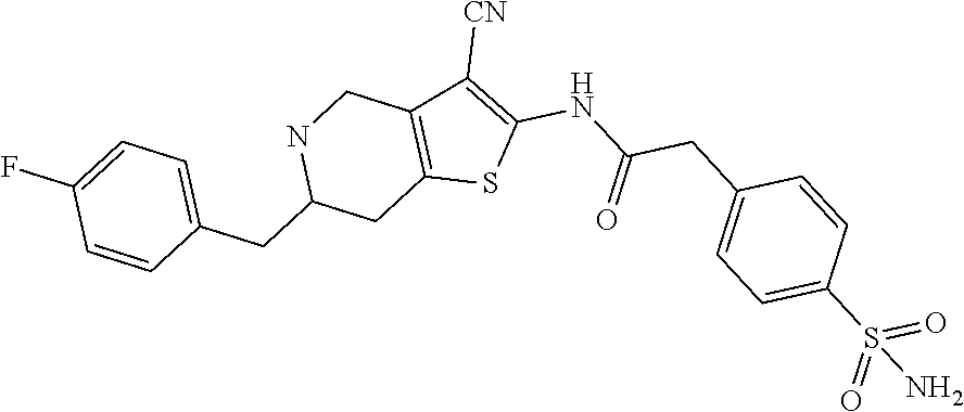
C(C1=CC=C(S(=O)(=O)N)C=C1)C(NC1=C([CN])C2=C(CC(CC3=CC=C(F)C=C3)NC2)S1)=O
